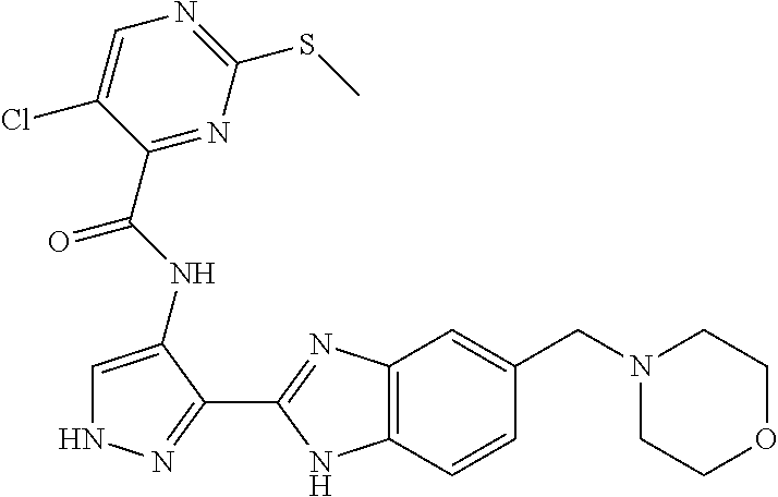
C1=C(NC(=O)C2=NC(SC)=NC=C2Cl)C(C2=NC3=C(N2)C=CC(CN2CCOCC2)=C3)=NN1
